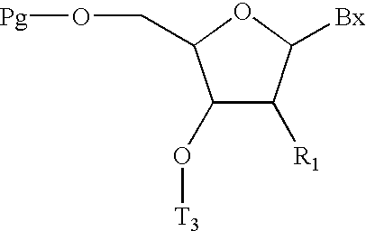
C1(O[T3])C([R1])C([Bx])OC1CO[Pg]
